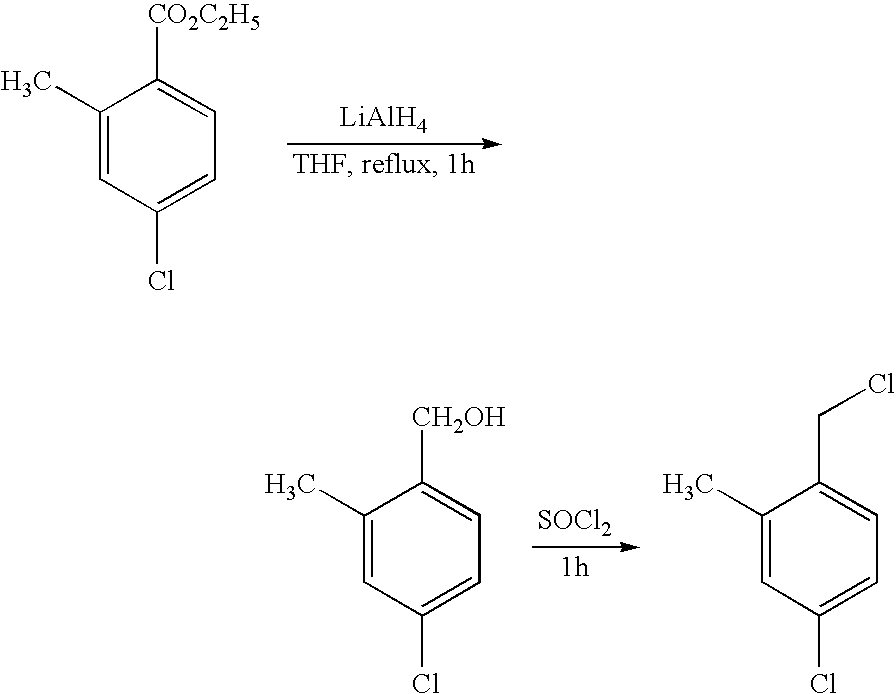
C1(C)=CC(Cl)=CC=C1[CO2C2H5].[LiAlH4].C1(C)=CC(Cl)=CC=C1[CH2OH].[SOCl2].C1(C)=CC(Cl)=CC=C1CCl
